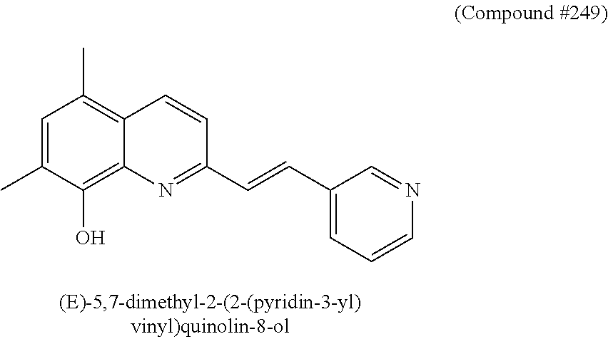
C12=C(O)C(C)=CC(C)=C1C=CC(C=CC1=CC=CN=C1)=N2
